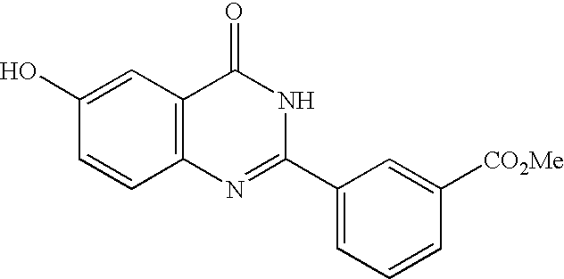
C1(O)=CC2=C(C=C1)N=C(C1=CC=CC([CO2Me])=C1)NC2=O
